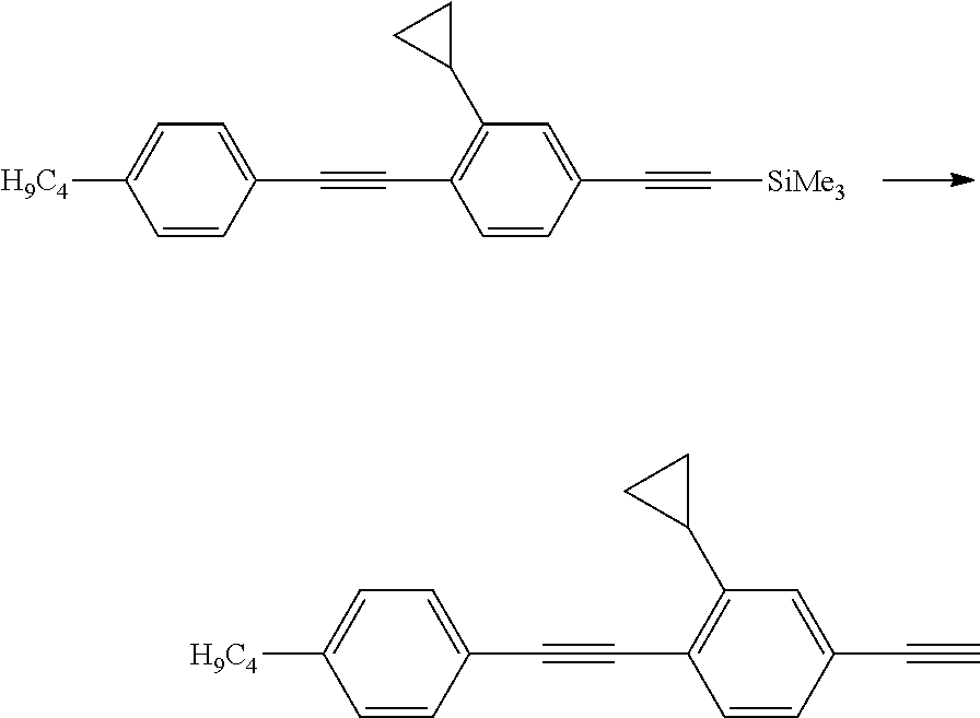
C1=CC(C#CC2=C(C3CC3)C=C(C#C[SiMe3])C=C2)=CC=C1[H9C4].C1=CC(C#CC2=C(C3CC3)C=C(C#C)C=C2)=CC=C1[H9C4]
